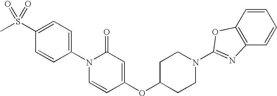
C1(S(C)(=O)=O)=CC=C(N2C=CC(OC3CCN(C4=NC5=C(C=CC=C5)O4)CC3)=CC2=O)C=C1
